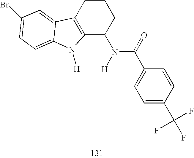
C12=C(CCCC1N(C(=O)C1=CC=C(C(F)(F)F)C=C1)[H])C1=CC(Br)=CC=C1N2[H]
